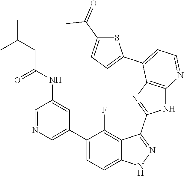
C1=NC=C(C2=CC=C3C(=C2F)C(C2=NC4=C(N2)N=CC=C4C2=CC=C(C(=O)C)S2)=NN3)C=C1NC(=O)CC(C)C
